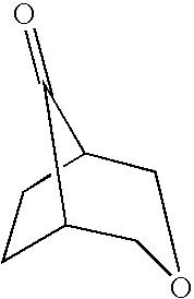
C12CCC(C1=O)COC2
